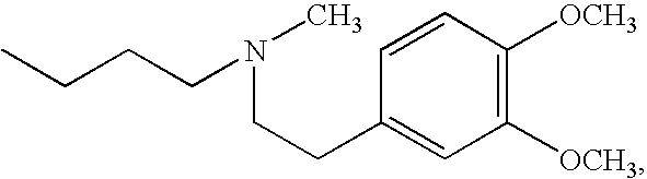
C1([OCH3])=C([OCH3])C=CC(CCN(C)CCCC)=C1
